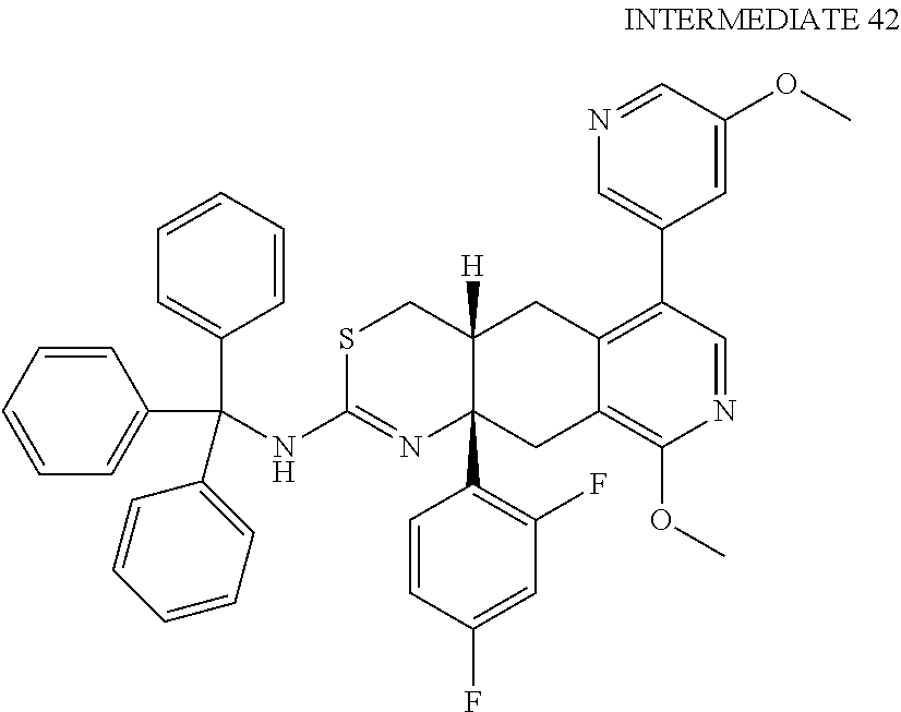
S1C(NC(C2=CC=CC=C2)(C2=CC=CC=C2)C2=CC=CC=C2)=NC2(C3=C(F)C=C(F)C=C3)C([H])(C1)CC1=C(C3=CN=CC(OC)=C3)C=NC(OC)=C1C2
